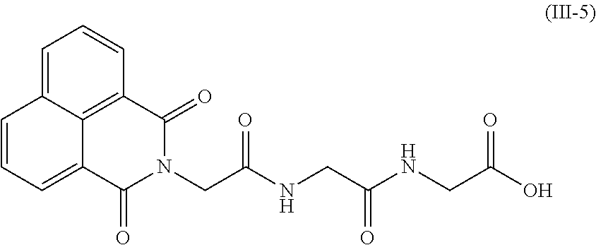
C1=C2C3=C(C=C1)C(=O)N(CC(NCC(NCC(O)=O)=O)=O)C(=O)C3=CC=C2
